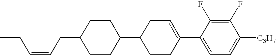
C1(F)=C(F)C(C2=CCC(C3CCC(CC=CCC)CC3)CC2)=CC=C1[C3H7]
